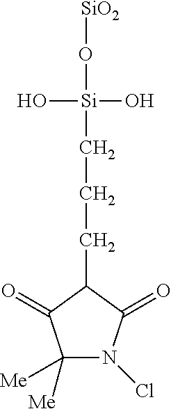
C1([Me])([Me])N(Cl)C(=O)C(CCC[Si](O)(O)O[SiO2])C1=O
